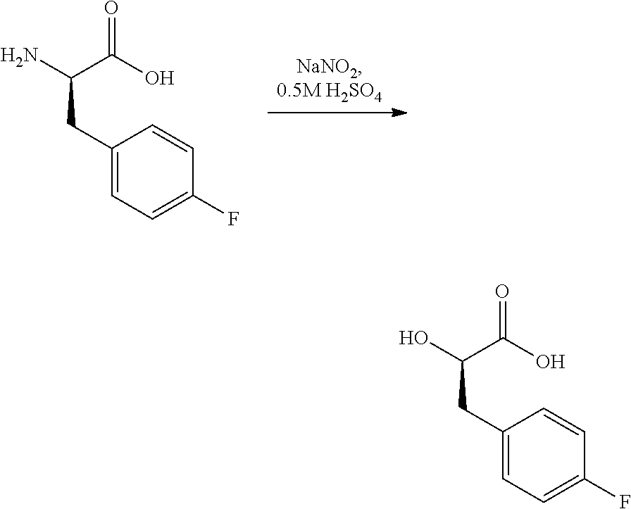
C1(CC(N)C(O)=O)=CC=C(F)C=C1.C1(CC(O)C(O)=O)=CC=C(F)C=C1
